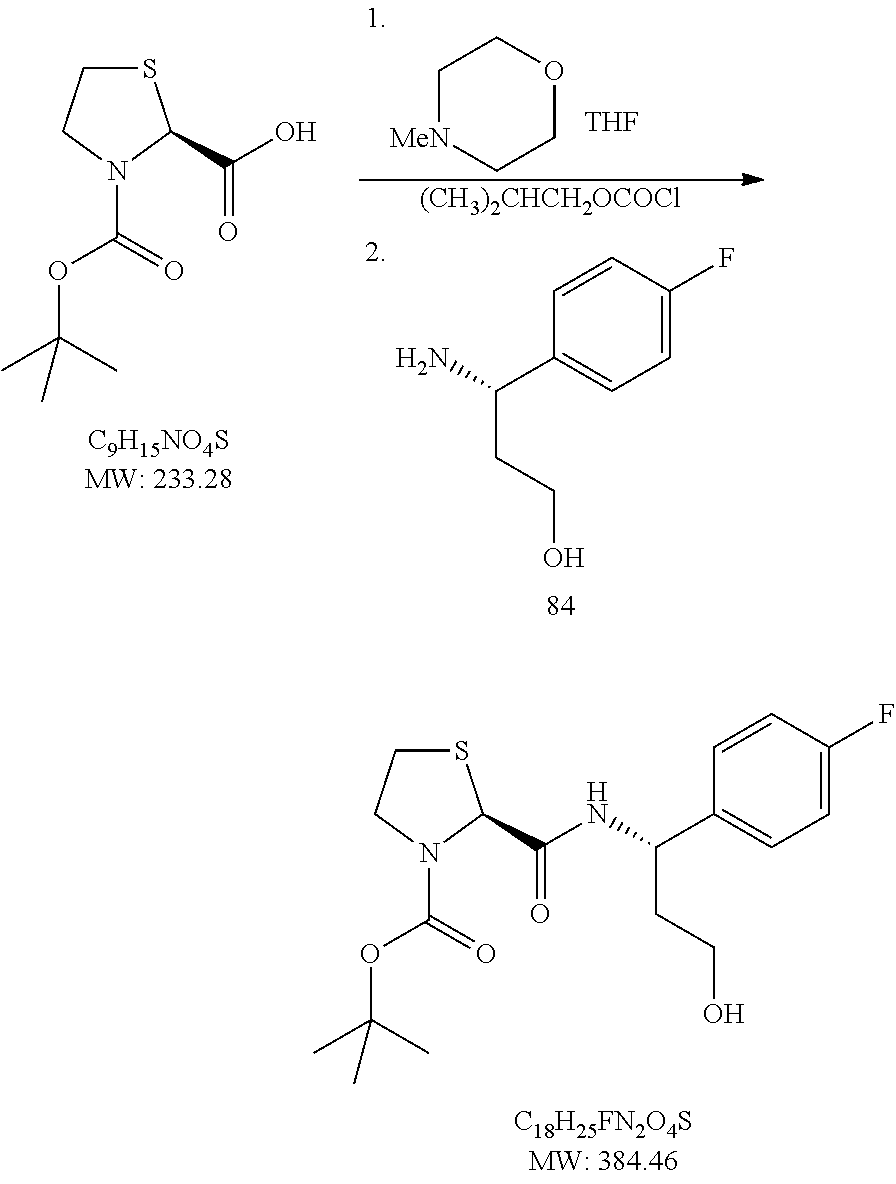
C1=CC(F)=CC=C1C(CCO)NC(C1SCCN1C(=O)OC(C)(C)C)=O.S1CCN(C(=O)OC(C)(C)C)C1C(O)=O.C1[MeN]CCOC1.[THF].C1=CC(F)=CC=C1C(N)CCO.[(CH3)2CHCH2OCOCl]
